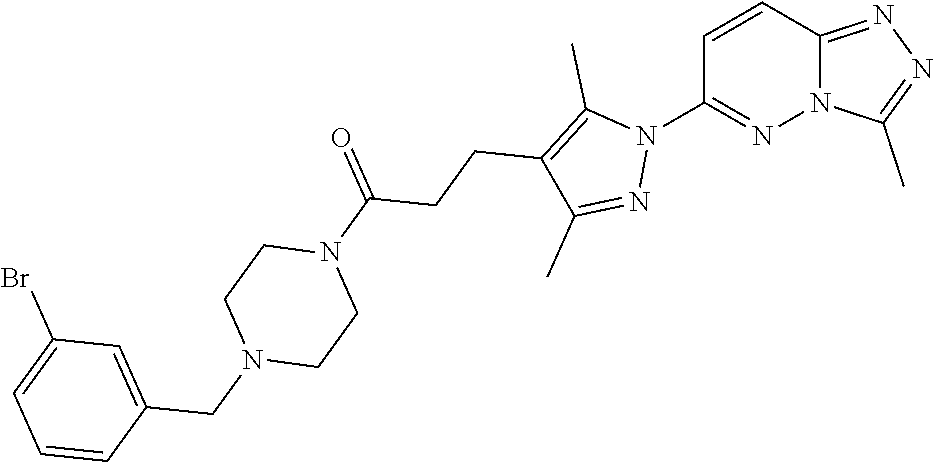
C1=CC2=NN=C(C)N2N=C1N1C(C)=C(CCC(N2CCN(CC3=CC(Br)=CC=C3)CC2)=O)C(C)=N1
